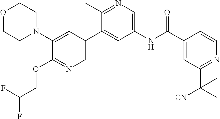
C1(N2CCOCC2)=CC(C2=CC(NC(C3=CC(C([CN])(C)C)=NC=C3)=O)=CN=C2C)=CN=C1OCC(F)F
